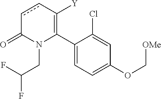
C1(C2=C([Y])ccC(=O)N2CC(F)F)=CC=C(OC[OMe])C=C1Cl
